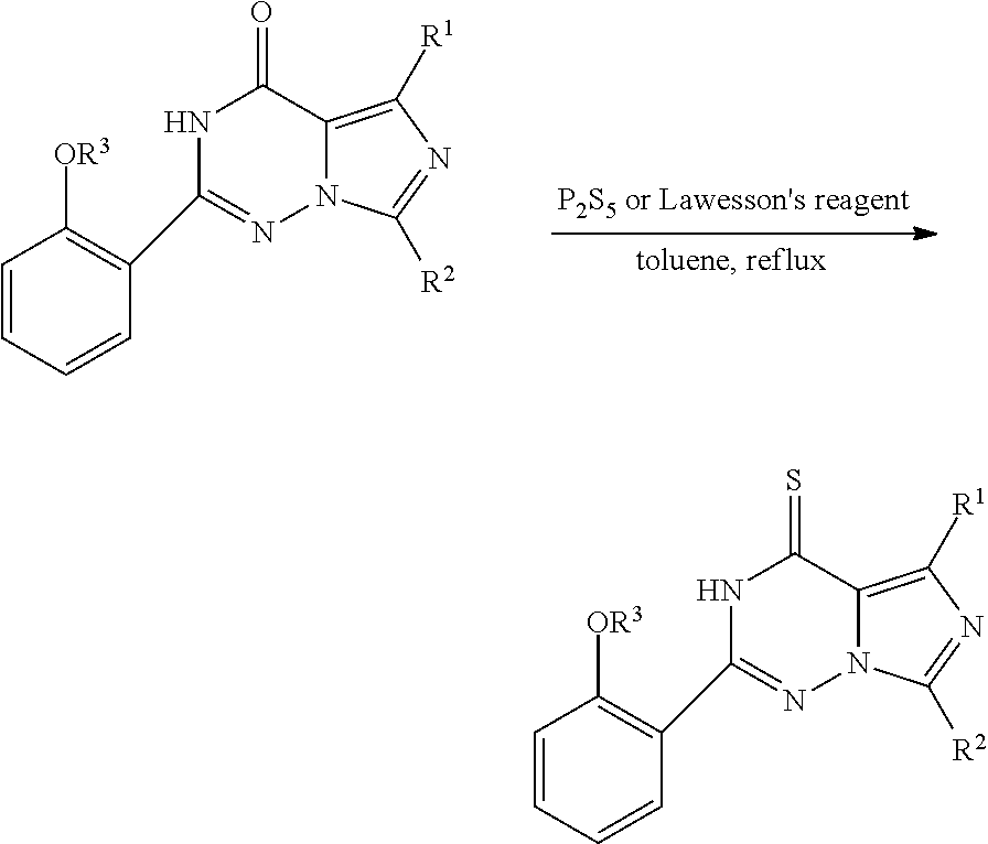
C1=CC=CC(C2=NN3C(=C([R1])N=C3[R2])C(=O)N2)=C1[OR3].C1=CC=CC(C2=NN3C(=C([R1])N=C3[R2])C(=S)N2)=C1[OR3]
